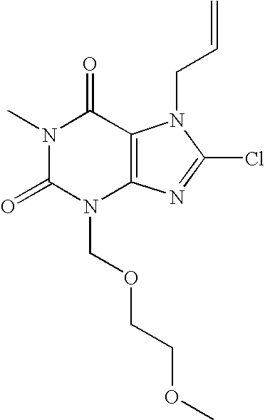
N1(C)C(=O)N(COCCOC)C2=C(C1=O)N(CC=C)C(Cl)=N2
